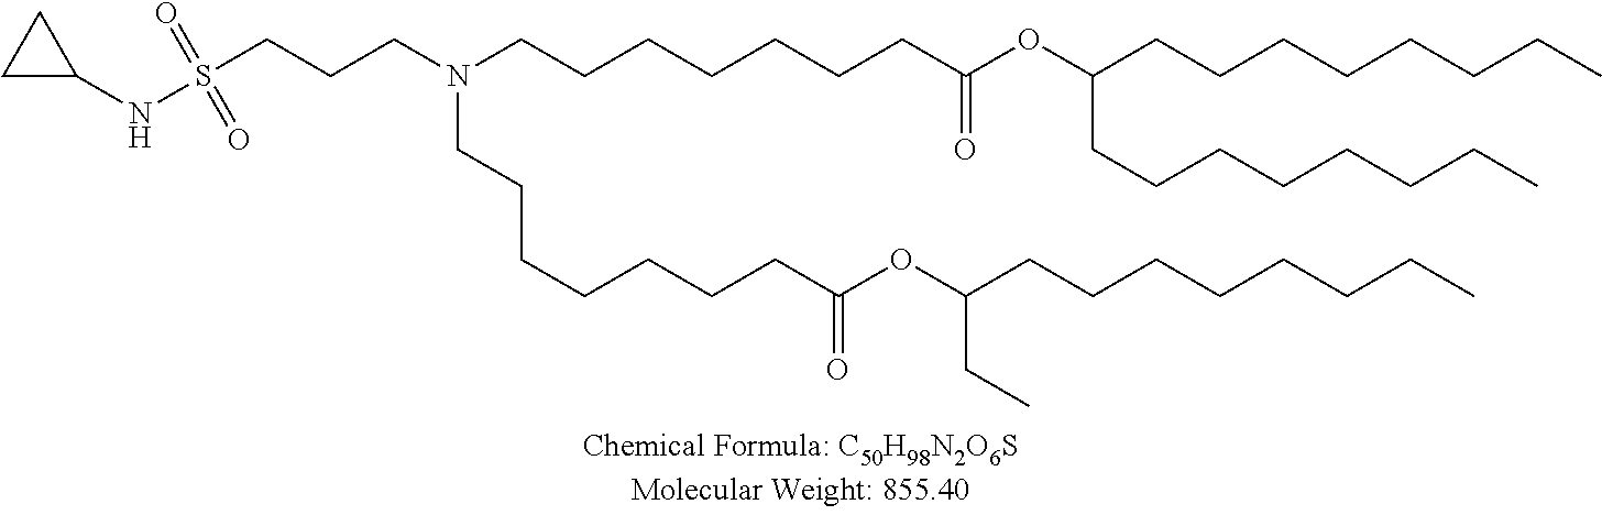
O(C(CC)CCCCCCCC)C(CCCCCCCN(CCCCCCCC(=O)OC(CCCCCCCC)CCCCCCCC)CCCS(=O)(=O)NC1CC1)=O
